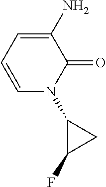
C1(N)=CC=CN(C2C(F)C2)C1=O
